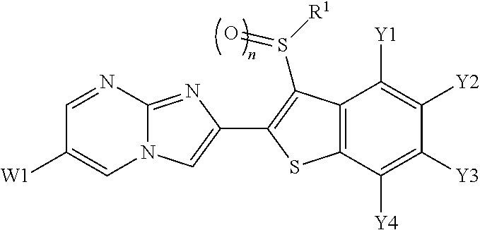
C12=NC(C3=C(S([R1])=O)C4=C(C([Y4])=C([Y3])C([Y2])=C4[Y1])S3)=CN1C=C([W1])C=N2
